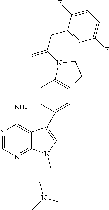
C12=NC=NC(N)=C1C(C1=CC3=C(C=C1)N(C(=O)CC1=CC(F)=CC=C1F)CC3)=CN2CCN(C)C
